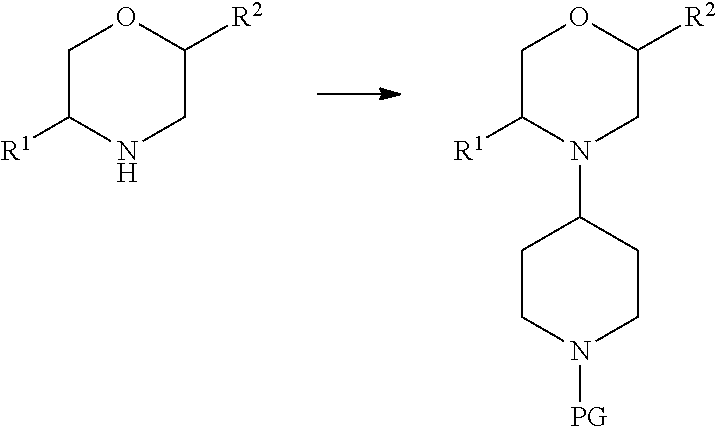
C1C([R1])N(C2CCN([PG])CC2)CC([R2])O1.C1C([R1])NCC([R2])O1
